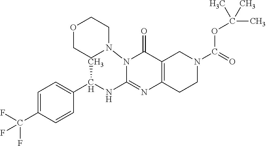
N1=C(NC(C2=CC=C(C(F)(F)F)C=C2)C)N(N2CCOCC2)C(=O)C2=C1CCN(C(=O)OC(C)(C)C)C2
